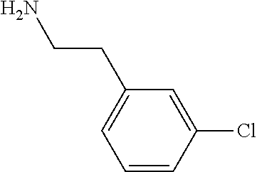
C1=C(CCN)C=C(Cl)C=C1
